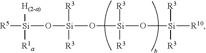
[Si](O[Si](O[Si](O[Si]([R10])([R3])[R3])([R3])[R3])([R3])[R3])([H(2-a)])([R1a])[R5]
